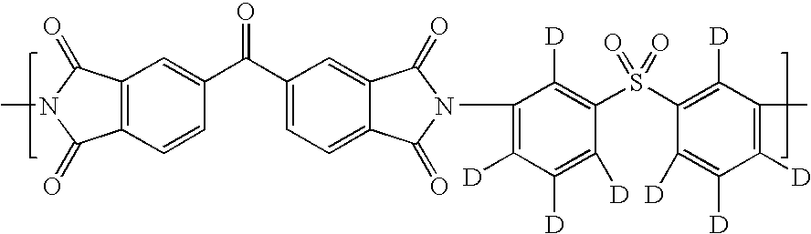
C1(=O)N(C2=C([D])C([D])=C([D])C(S(C3=C([D])C(C)=C([D])C([D])=C3[D])(=O)=O)=C2[D])C(=O)C2=CC(C(C3=CC4=C(C(=O)N(C)C4=O)C=C3)=O)=CC=C12
